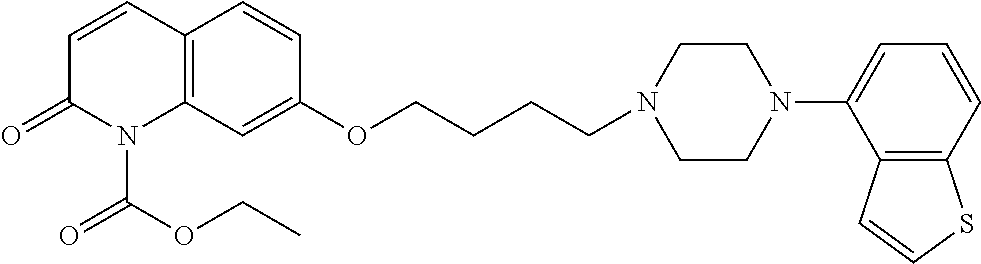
C12=C(C=C(OCCCCN3CCN(C4=CC=CC5=C4C=CS5)CC3)C=C1)N(C(OCC)=O)C(=O)C=C2
